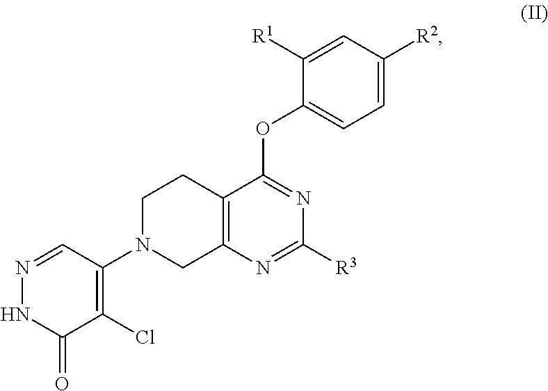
N1=CC(N2CC3=C(CC2)C(OC2=CC=C([R2])C=C2[R1])=NC([R3])=N3)=C(Cl)C(=O)N1
